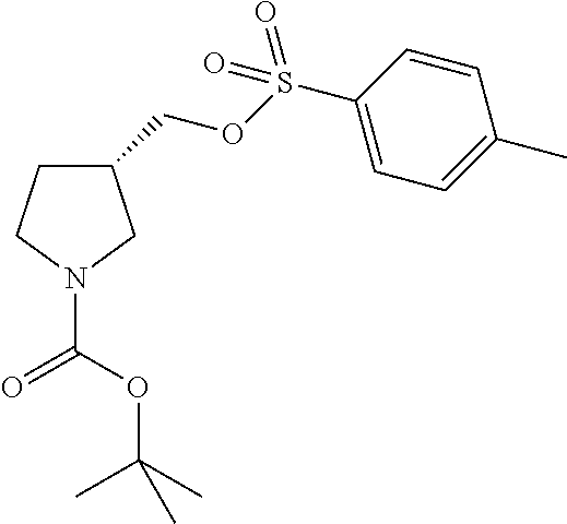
C1(COS(C2=CC=C(C)C=C2)(=O)=O)CCN(C(OC(C)(C)C)=O)C1
